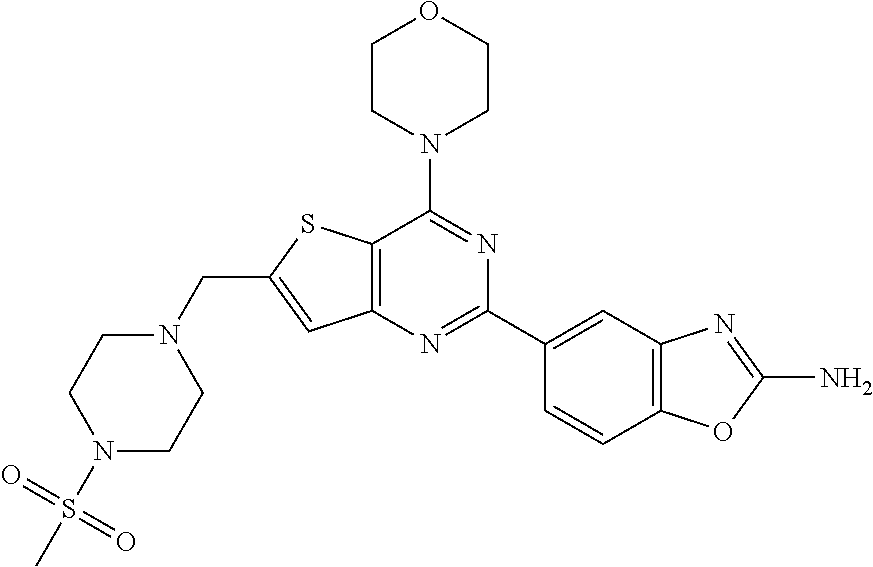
C12=C(N=C(C3=CC4=C(C=C3)OC(N)=N4)N=C1N1CCOCC1)C=C(CN1CCN(S(C)(=O)=O)CC1)S2
